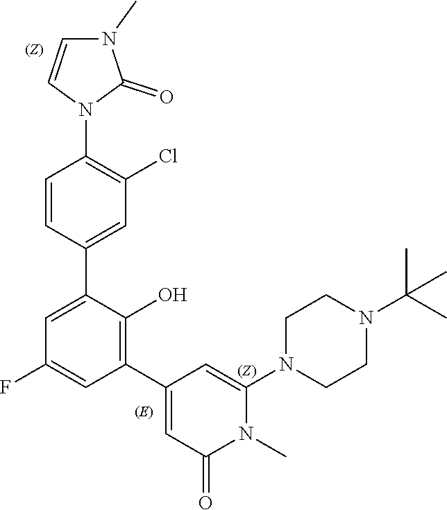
C1=CC(C2=CC(F)=CC(C3=CC(=O)N(C)C(N4CCN(C(C)(C)C)CC4)=C3)=C2O)=CC(Cl)=C1N1C(=O)N(C)C=C1
